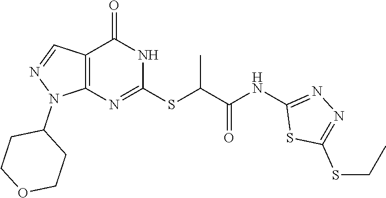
C12=C(N=C(SC(C(=O)NC3=NN=C(SCC)S3)C)NC1=O)N(C1CCOCC1)N=C2
